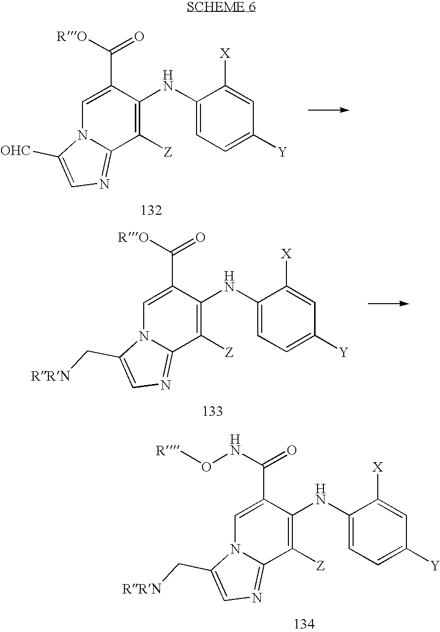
C1=C(C(=O)[RO])C(NC2=CC=C([Y])C=C2[X])=C([Z])C2=NC=C([OHC])N12.C1=C(C(=O)NO[R])C(NC2=CC=C([Y])C=C2[X])=C([Z])C2=NC=C(C[RRN])N12.C1=C(C(=O)[RO])C(NC2=CC=C([Y])C=C2[X])=C([Z])C2=NC=C(C[RRN])N12
